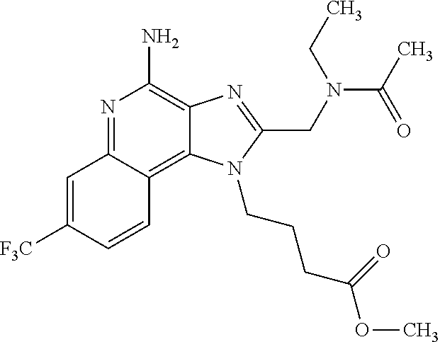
C1=C([F3C])C=CC2=C3C(=C(N)N=C12)N=C(CN(C(C)=O)CC)N3CCCC(OC)=O
